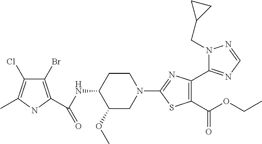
N1(CC2CC2)N=CN=C1C1=C(C(OCC)=O)SC(N2CCC(NC(=O)C3=C(Br)C(Cl)=C(C)N3)C(OC)C2)=N1
